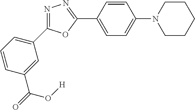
C1=CC=C(C2=NN=C(C3=CC=C(N4CCCCC4)C=C3)O2)C=C1C(O[H])=O
